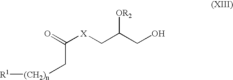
O=C([X]CC(CO)[OR2])C[(CH2)n][R1]
